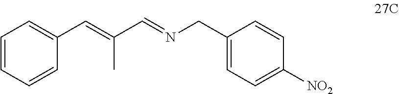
C(C=NCC1=CC=C([NO2])C=C1)(=CC1=CC=CC=C1)C
